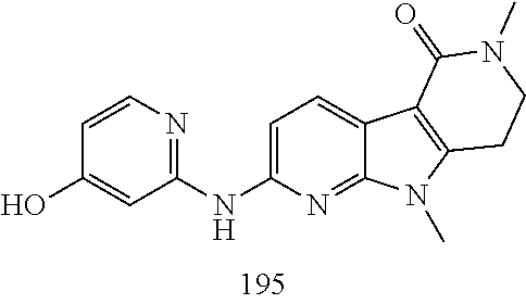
C1=CN=C(NC2=CC=C3C(=N2)N(C)C2=C3C(=O)N(C)CC2)C=C1O
